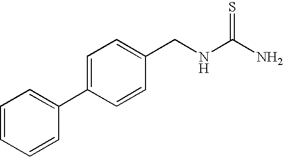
C1(C2=CC=CC=C2)=CC=C(CNC(N)=S)C=C1
